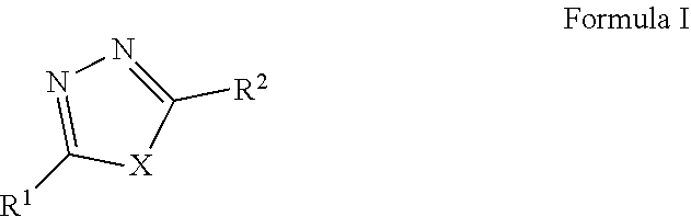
C1([R2])=NN=C([R1])[X]1
